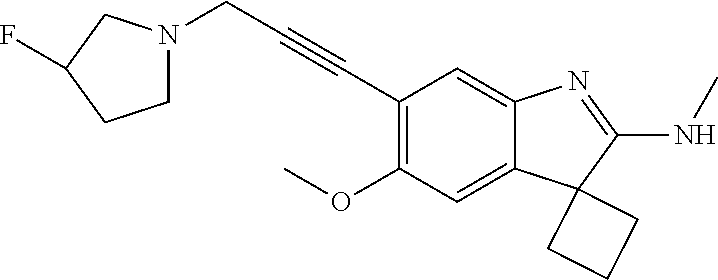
C(C1=C(OC)C=C2C(=C1)N=C(NC)C21CCC1)#CCN1CCC(F)C1
